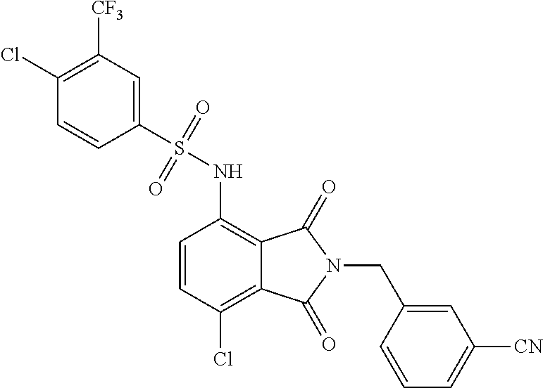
C1=CC(Cl)=C2C(=C1NS(C1=CC([CF3])=C(Cl)C=C1)(=O)=O)C(=O)N(CC1=CC([CN])=CC=C1)C2=O
